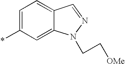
*C1=CC=C2C(=C1)N(CC[OMe])N=C2
